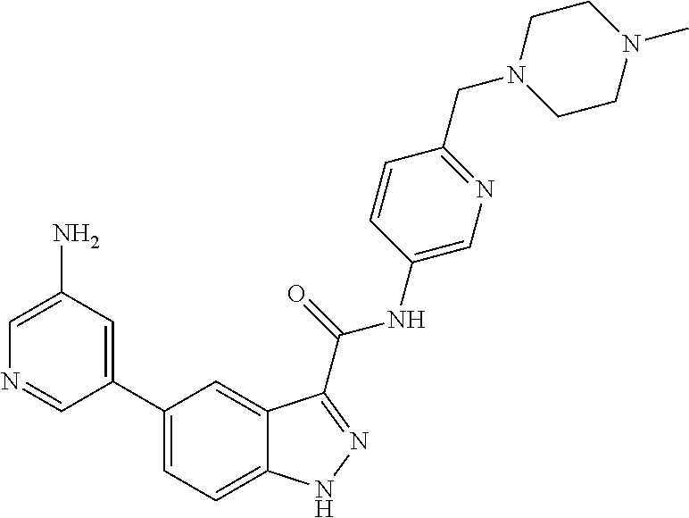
C1(N)=CN=CC(C2=CC=C3C(=C2)C(C(NC2=CN=C(CN4CCN(C)CC4)C=C2)=O)=NN3)=C1
